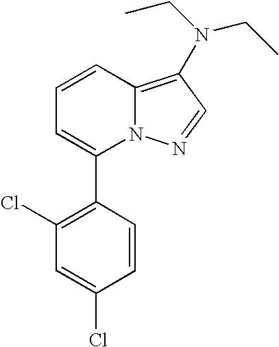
C1(C2=CC=CC3=C(N(CC)CC)C=NN23)=C(Cl)C=C(Cl)C=C1
